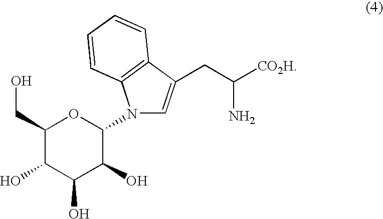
C1(CO)C(O)C(O)C(O)C(N2C=C(CC([CO2H])N)C3=C2C=CC=C3)O1
